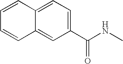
C1=C2C(=CC(C(NC)=O)=C1)C=CC=C2
